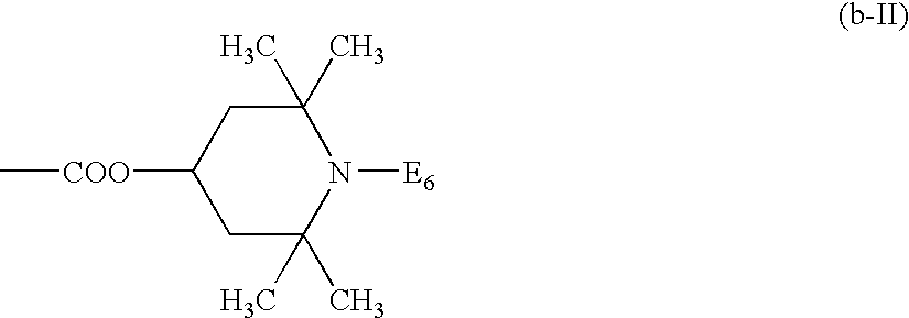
C1C(C)(C)N([E6])C(C)(C)CC1[COO]C
